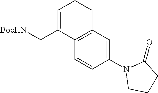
C1(N2CCCC2=O)=CC2=C(C=C1)C(C[BocHN])=CCC2
